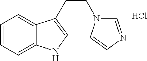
C1=CC=C2C(=C1)C(CCN1C=NC=C1)=CN2.Cl
